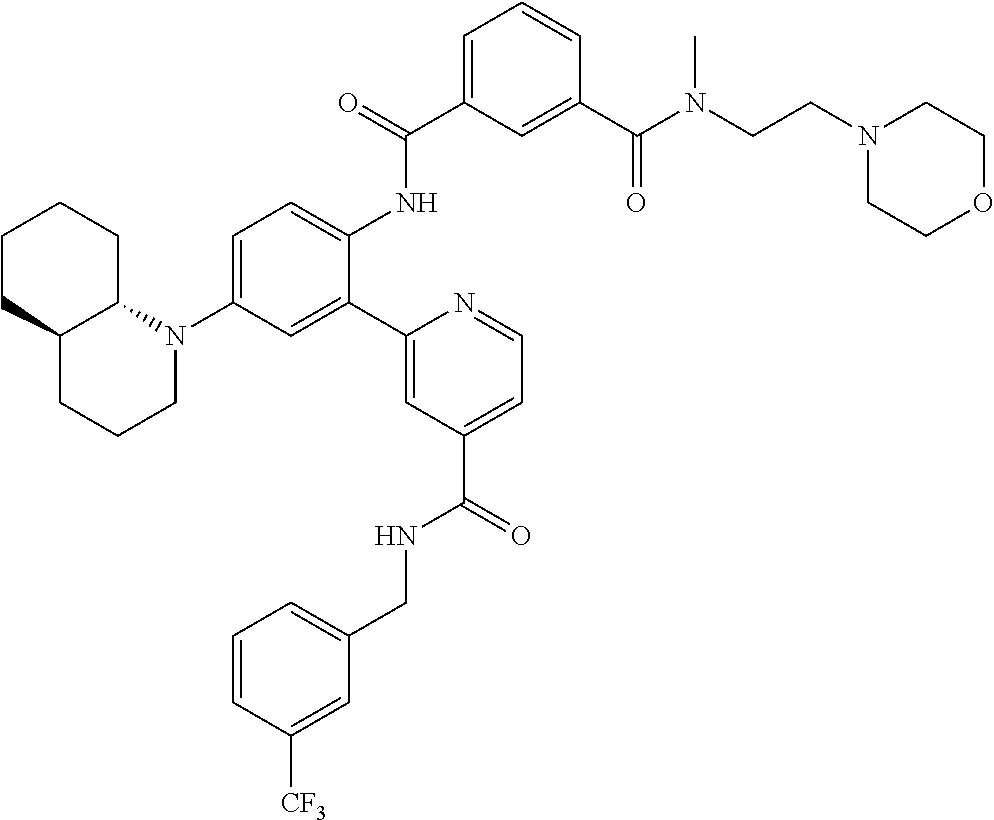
N1(C2=CC=C(NC(C3=CC=CC(C(N(CCN4CCOCC4)C)=O)=C3)=O)C(C3=CC(C(NCC4=CC=CC([CF3])=C4)=O)=CC=N3)=C2)C2C(CCC1)CCCC2
